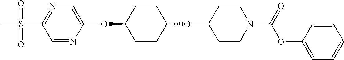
C1=NC(OC2CCC(OC3CCN(C(OC4=CC=CC=C4)=O)CC3)CC2)=CN=C1S(C)(=O)=O
